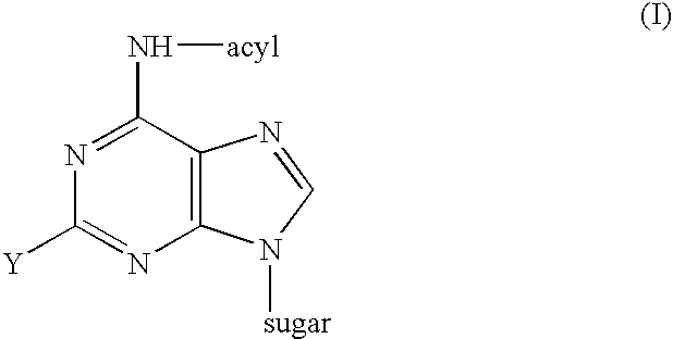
N1=C(N[acyl])C2=C(N=C1[Y])N([sugar])C=N2
